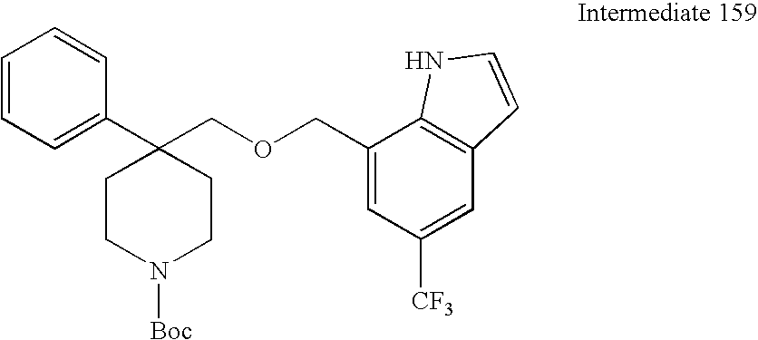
C1=C(COCC2(C3=CC=CC=C3)CCN([Boc])CC2)C2=C(C=C1[CF3])C=CN2
